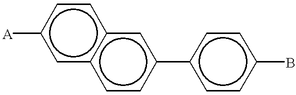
[A]c1cc2c(cc1)cc(-c1ccc(B)cc1)cc2
